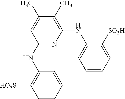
C1(C)=CC(NC2=C([HO3S])C=CC=C2)=NC(NC2=CC=CC=C2[SO3H])=C1C
